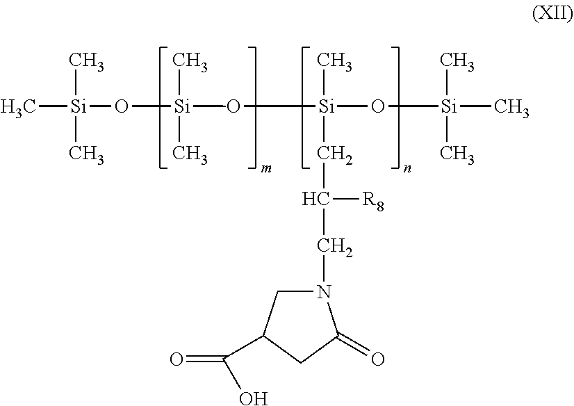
C[Si](C)(O[Si](O[Si](C)(O[Si](C)(C)C)CC(CN1CC(C(=O)O)CC1=O)[R8])(C)(C)C)C
